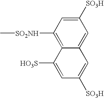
C1([SO2NH]C)=C2C(=CC([SO3H])=C1)C=C([SO3H])C=C2[HO3S]
